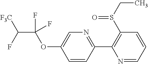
N1=C(C2=C(S(CC)=O)C=CC=N2)C=CC(OC(C(F)[F3C])(F)F)=C1
